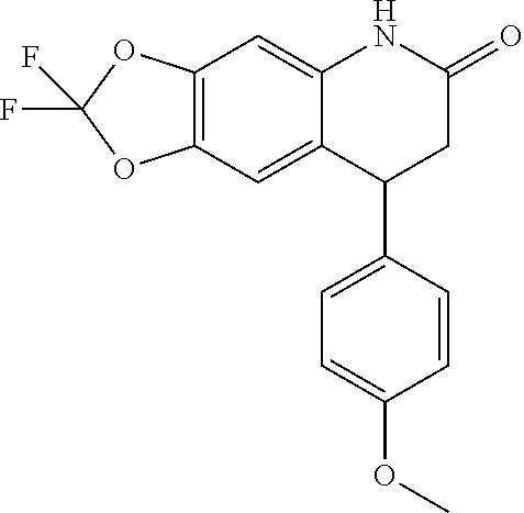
C12=C(C=C3C(=C1)C(C1=CC=C(OC)C=C1)CC(=O)N3)OC(F)(F)O2
